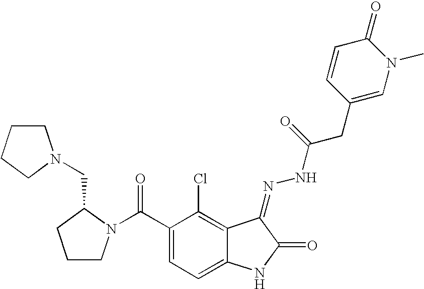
C(C1=CC=C2C(=C1Cl)C(=NNC(CC1=CN(C)C(=O)C=C1)=O)C(=O)N2)(=O)N1CCCC1CN1CCCC1
